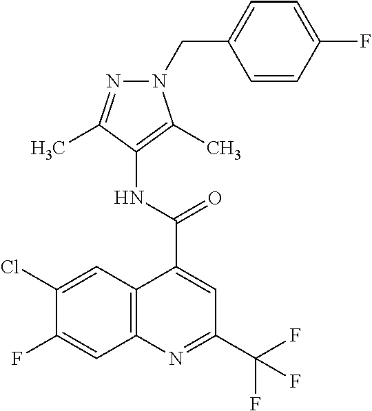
C1=CC(F)=CC=C1CN1C(C)=C(NC(C2=CC(C(F)(F)F)=NC3=C2C=C(Cl)C(F)=C3)=O)C(C)=N1
